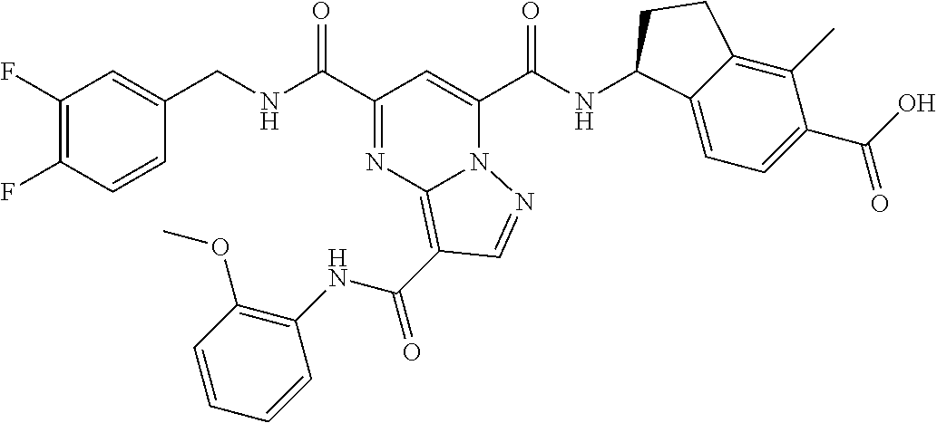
C1(F)=C(F)C=CC(CNC(C2=NC3=C(C(=O)NC4=C(OC)C=CC=C4)C=NN3C(C(NC3C4=CC=C(C(O)=O)C(C)=C4CC3)=O)=C2)=O)=C1
